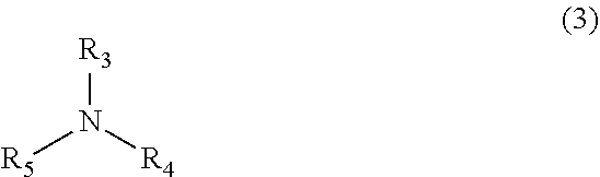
[R5]N([R4])[R3]
